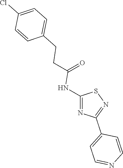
C1=C(CCC(=O)NC2=NC(C3=CC=NC=C3)=NS2)C=CC(Cl)=C1
